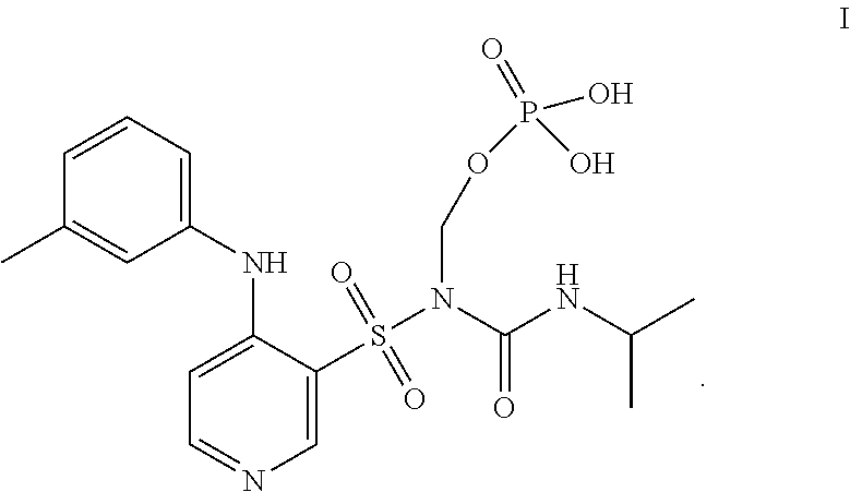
C1(C)=CC(NC2=CC=NC=C2S(=O)(=O)N(C(NC(C)C)=O)COP(=O)(O)O)=CC=C1
